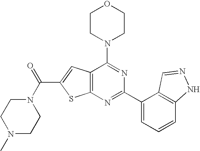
C1CN(C2=NC(C3=CC=CC4=C3C=NN4)=NC3=C2C=C(C(N2CCN(C)CC2)=O)S3)CCO1
